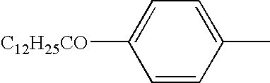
C1=CC(C)=CC=C1[C12H25CO]
